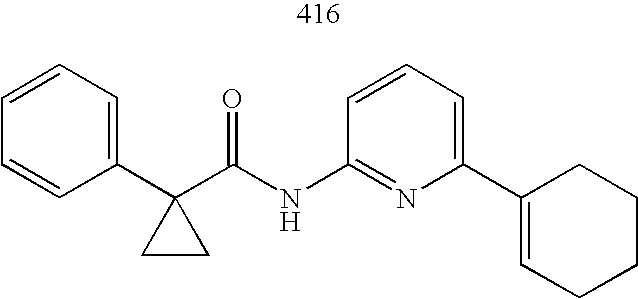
C1=CC=C(C2(C(=O)NC3=NC(C4=CCCCC4)=CC=C3)CC2)C=C1
